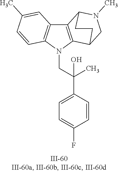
N1(CC(C2=CC=C(F)C=C2)(C)O)C2=C(C3=C1C=CC(C)=C3)C1N(C)CC2CC1
